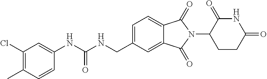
C1=CC(C)=C(Cl)C=C1NC(NCC1=CC=C2C(=C1)C(=O)N(C1C(=O)NC(=O)CC1)C2=O)=O
